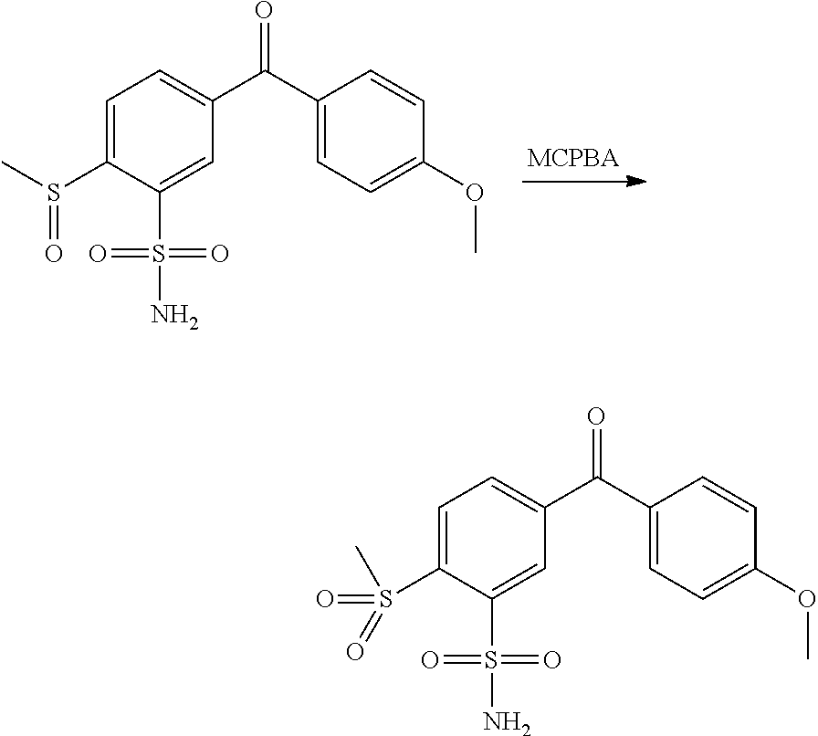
C1=C(S(C)=O)C(S(=O)(=O)N)=CC(C(C2=CC=C(OC)C=C2)=O)=C1.C1=C(S(=O)(C)=O)C(S(=O)(=O)N)=CC(C(C2=CC=C(OC)C=C2)=O)=C1
